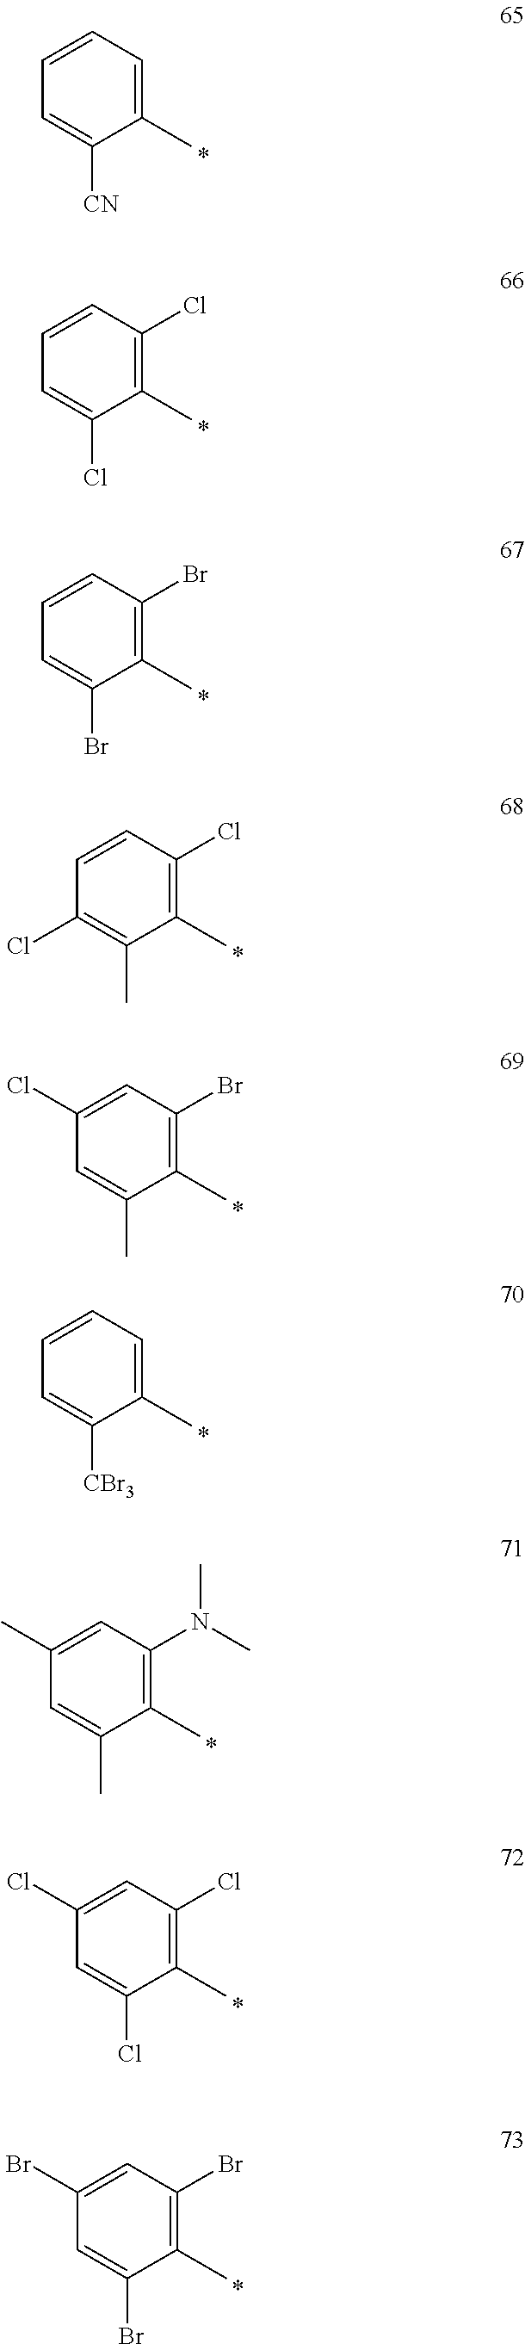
C1(C)=CC=CC=C1[CN].C1(C)=C(Cl)C=CC=C1Cl.C1(C)=C(Br)C=CC=C1Br.C1(C)=C(Cl)C=CC(Cl)=C1C.C1(C)=C(Br)C=C(Cl)C=C1C.C1(C)=CC=CC=C1[CBr3].C1(C)=C(N(C)C)C=C(C)C=C1C.C1(C)=C(Cl)C=C(Cl)C=C1Cl.C1(C)=C(Br)C=C(Br)C=C1Br
